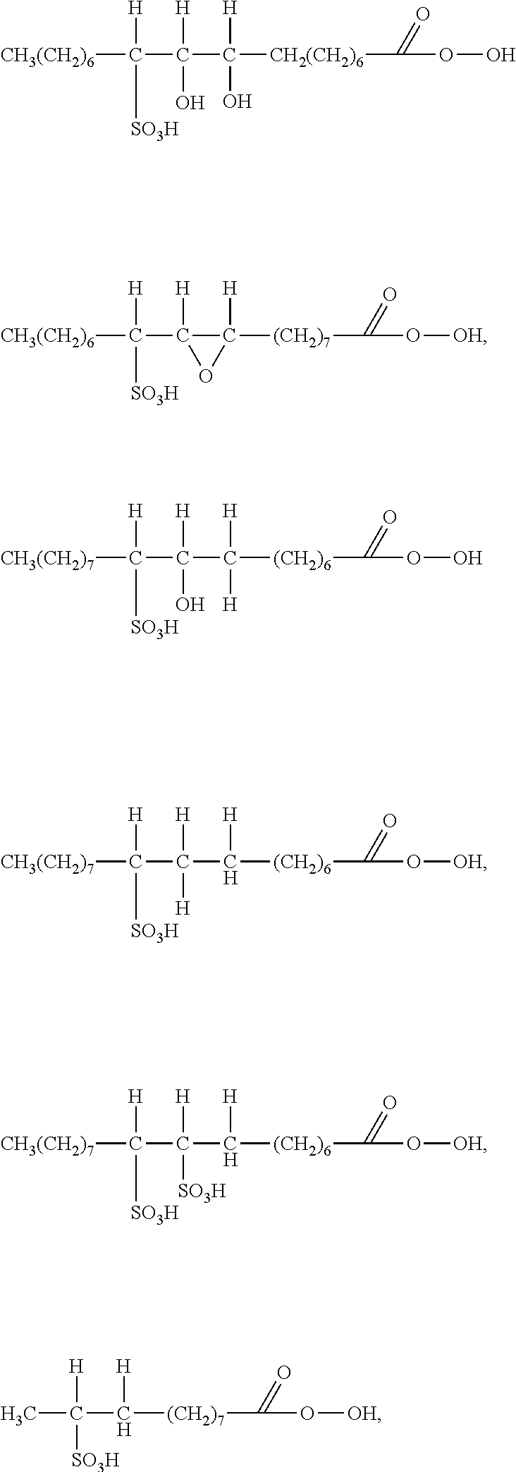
[CH3(CH2)6]C([H])(C([H])(O)C([H])(O)[CH2(CH2)6]C(OO)=O)[SO3H].[CH3(CH2)6]C([H])(C1([H])C([H])([(CH2)7]C(O[OH])=O)O1)[SO3H].[CH3(CH2)7]C([H])(C([H])(C([H])([(CH2)6]C(OO)=O)[H])O)[SO3H].[CH3(CH2)7]C([H])(C([H])(C([H])[(CH2)6]C(O[OH])=O)[H])[SO3H].[CH3(CH2)7]C([H])(C([H])(C([H])[(CH2)6]C(O[OH])=O)[SO3H])[SO3H].CC([H])(C([H])[(CH2)7]C(O[OH])=O)[SO3H]
